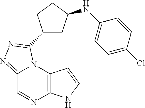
C12=C(N3C(=NN=C3C3CC(NC4=CC=C(Cl)C=C4)CC3)C=N1)C=CN2
